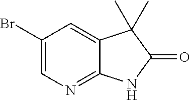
C1(Br)=CN=C2C(=C1)C(C)(C)C(=O)N2
